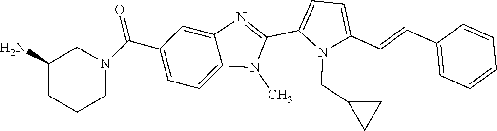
C1=C(C=CC2=CC=CC=C2)N(CC2CC2)C(C2=NC3=CC(C(N4CC(N)CCC4)=O)=CC=C3N2C)=C1
